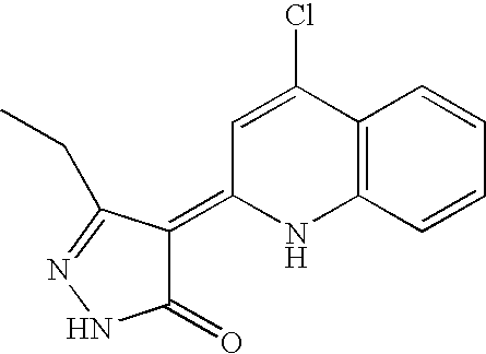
ClC1=CC(=C2C(=O)NN=C2CC)NC2=C1C=CC=C2
